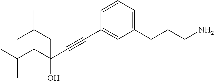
C1(CCCN)=CC=CC(C#CC(O)(CC(C)C)CC(C)C)=C1
